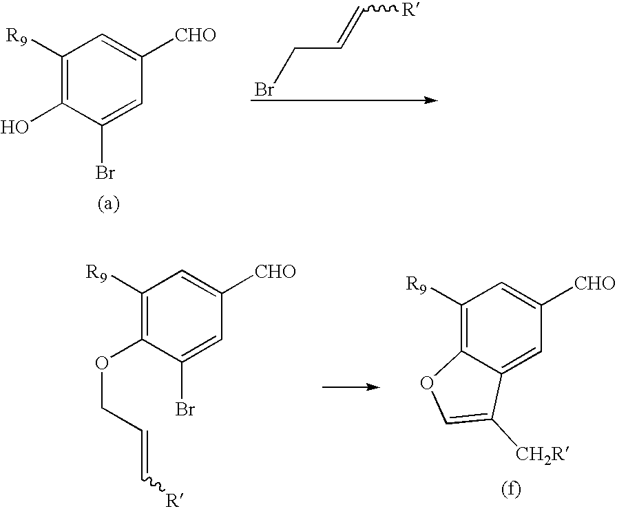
C1([R9])=C(O)C(Br)=CC([CHO])=C1.C(C=C[R])Br.C1([R9])=C2C(=CC([CHO])=C1)C([CH2R])=CO2.C1([R9])=C(OCC=C[R])C(Br)=CC([CHO])=C1
